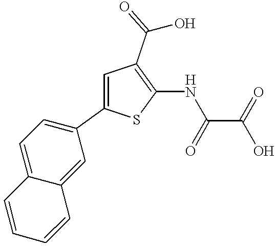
C1=C(C2=CC=C3C(=C2)C=CC=C3)SC(NC(C(O)=O)=O)=C1C(=O)O
